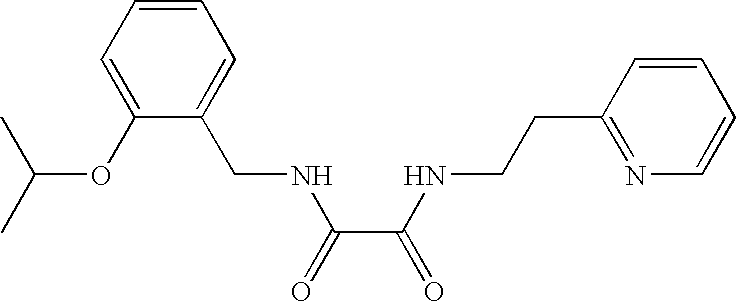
C1(CNC(C(=O)NCCC2=NC=CC=C2)=O)=CC=CC=C1OC(C)C
